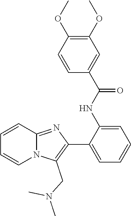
C1=CC2=NC(C3=CC=CC=C3NC(C3=CC(OC)=C(OC)C=C3)=O)=C(CN(C)C)N2C=C1
